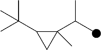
C1(C(C)C)(C)C(C(C)(C)C)C1
